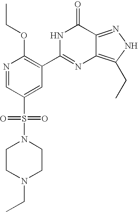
N1=CC(S(N2CCN(CC)CC2)(=O)=O)=CC(C2=NC3=C(CC)NN=C3C(=O)N2)=C1OCC
